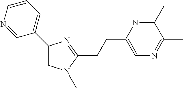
C(C1=NC(C2=CC=CN=C2)=CN1C)CC1=CN=C(C)C(C)=N1
